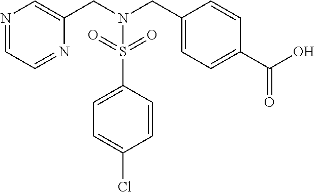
N1=CC=NC(CN(CC2=CC=C(C(O)=O)C=C2)S(C2=CC=C(Cl)C=C2)(=O)=O)=C1
